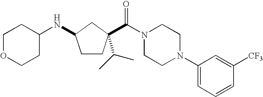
C1OCCC(NC2CCC(C(=O)N3CCN(C4=CC=CC([CF3])=C4)CC3)(C(C)C)C2)C1
